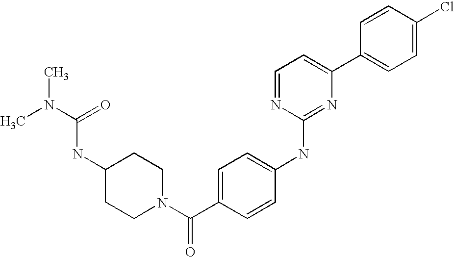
C1=CC(C2=CC=NC(NC3=CC=C(C(N4CCC(NC(N(C)C)=O)CC4)=O)C=C3)=N2)=CC=C1Cl
